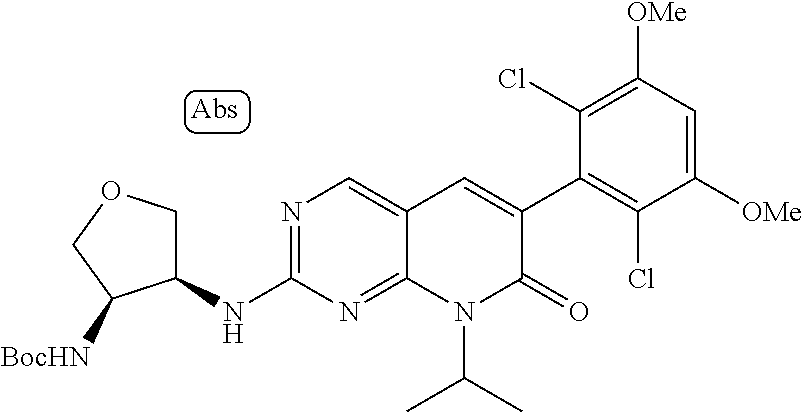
N1=C(NC2COCC2[BocHN])N=C2C(=C1)C=C(C1=C(Cl)C([OMe])=CC([OMe])=C1Cl)C(=O)N2C(C)C
